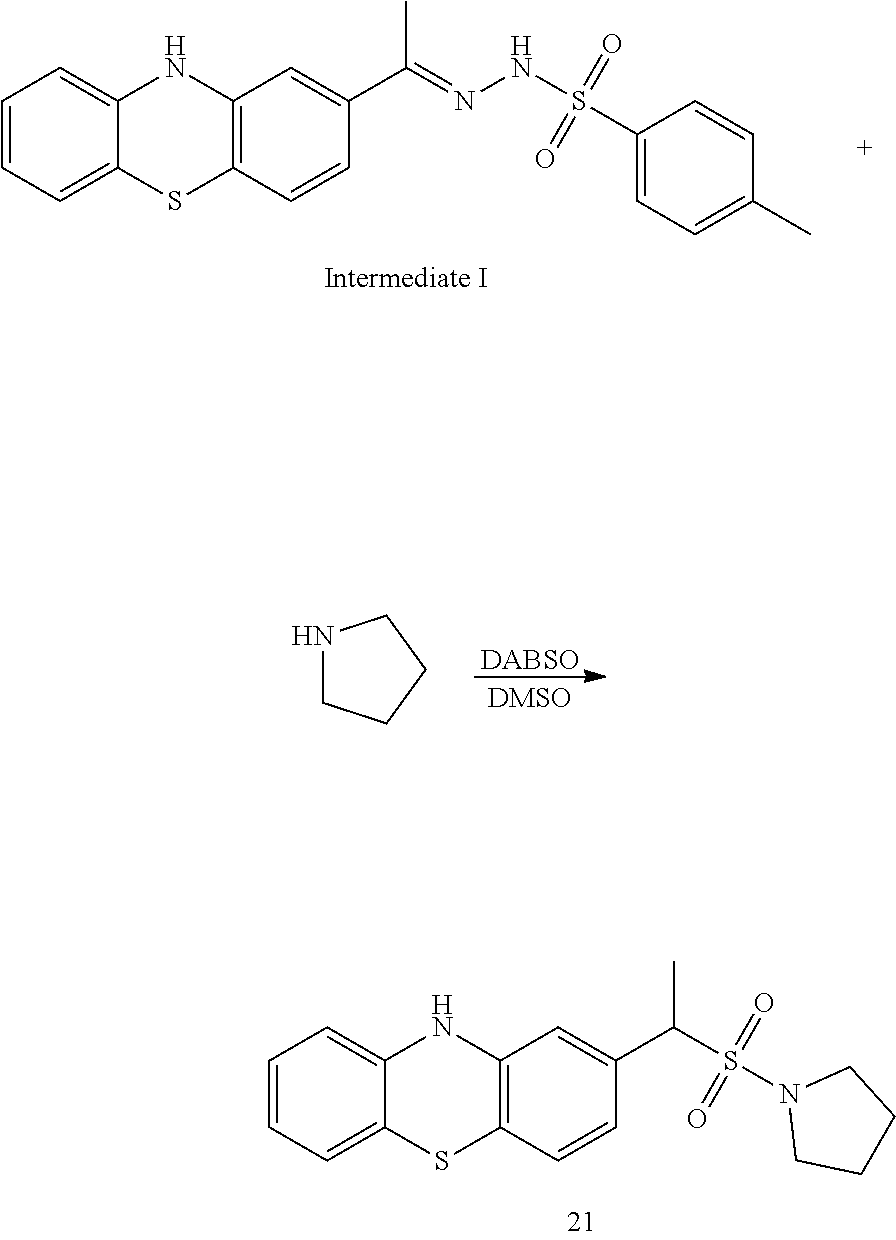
C1=CC=C2C(=C1)NC1=C(S2)C=CC(C(=NNS(=O)(=O)C2=CC=C(C)C=C2)C)=C1.C1=CC=C2C(=C1)NC1=C(S2)C=CC(C(C)S(=O)(=O)N2CCCC2)=C1.[DABSO].N1CCCC1
